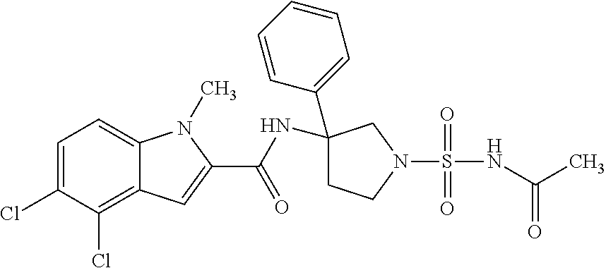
C1=C(Cl)C(Cl)=C2C(=C1)N(C)C(C(=O)NC1(C3=CC=CC=C3)CCN(S(=O)(=O)NC(=O)C)C1)=C2
